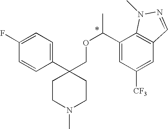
C1(C2(COC(C3=CC([CF3])=CC4=C3N(C)N=C4)C)CCN(C)CC2)=CC=C(F)C=C1
